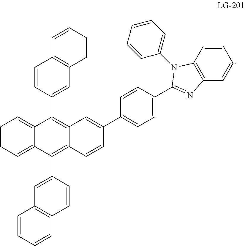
C1=CC=CC2=C1C=C(C1=C3C(=C(C4=CC5=C(C=C4)C=CC=C5)C4=CC=CC=C41)C=C(C1=CC=C(C4=NC5=C(C=CC=C5)N4C4=CC=CC=C4)C=C1)C=C3)C=C2
